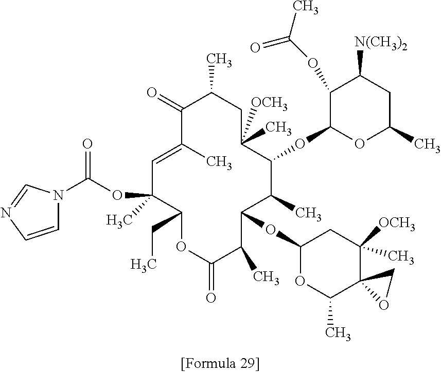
C1(=O)C(C)=CC(OC(N2C=CN=C2)=O)(C)C(CC)OC(=O)C(C)C(OC2OC(C)C3(C(C)([OCH3])C2)CO3)C(C)C(OC2OC(C)CC([N(CH3)2])C2OC(=O)C)C(C)([OCH3])CC1C
